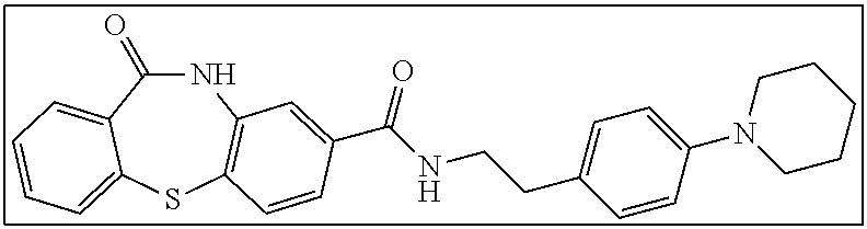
C1(=O)NC2=C(SC3=CC=CC=C13)C=CC(C(NCCC1=CC=C(N3CCCCC3)C=C1)=O)=C2
